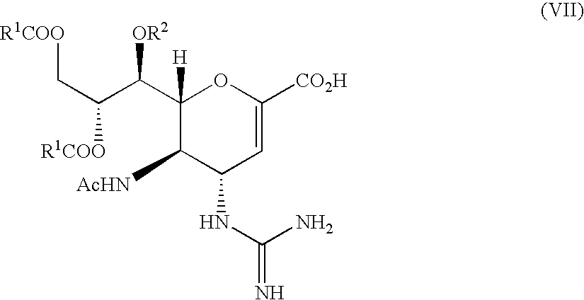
C1(C(C(C[R1COO])[R1COO])[OR2])([H])C([AcHN])C(NC(N)=N)C=C([CO2H])O1
